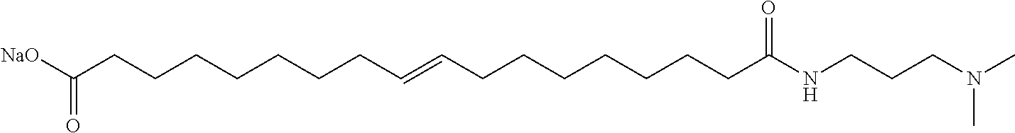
[NaO]C(CCCCCCCC=CCCCCCCCC(NCCCN(C)C)=O)=O
